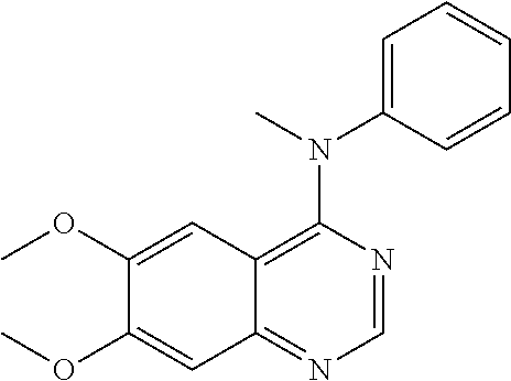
C1=NC(N(C)C2=CC=CC=C2)=C2C(=N1)C=C(OC)C(OC)=C2
